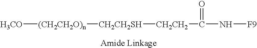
[H3CO][(CH2CH2O)n][CH2CH2SH][CH2CH2]C(=O)N[F9]
